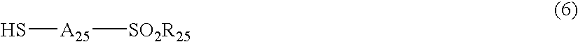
S[A25][SO2R25]
